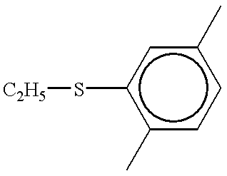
[C2H5]Sc1c(C)ccc(C)c1
